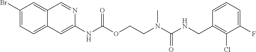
C1=CC(CNC(N(CCOC(NC2=CC3=CC=C(Br)C=C3C=N2)=O)C)=O)=C(Cl)C(F)=C1
